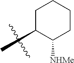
C1(C)CCCCC1[NHMe]
